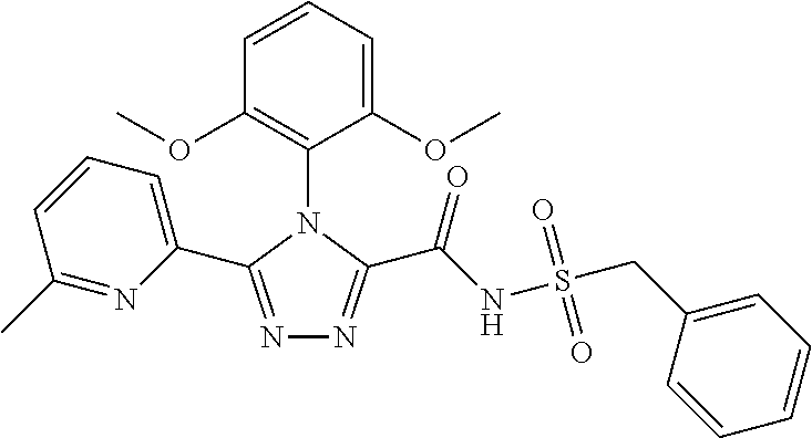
N1=C(C2=CC=CC(C)=N2)N(C2=C(OC)C=CC=C2OC)C(C(NS(CC2=CC=CC=C2)(=O)=O)=O)=N1
